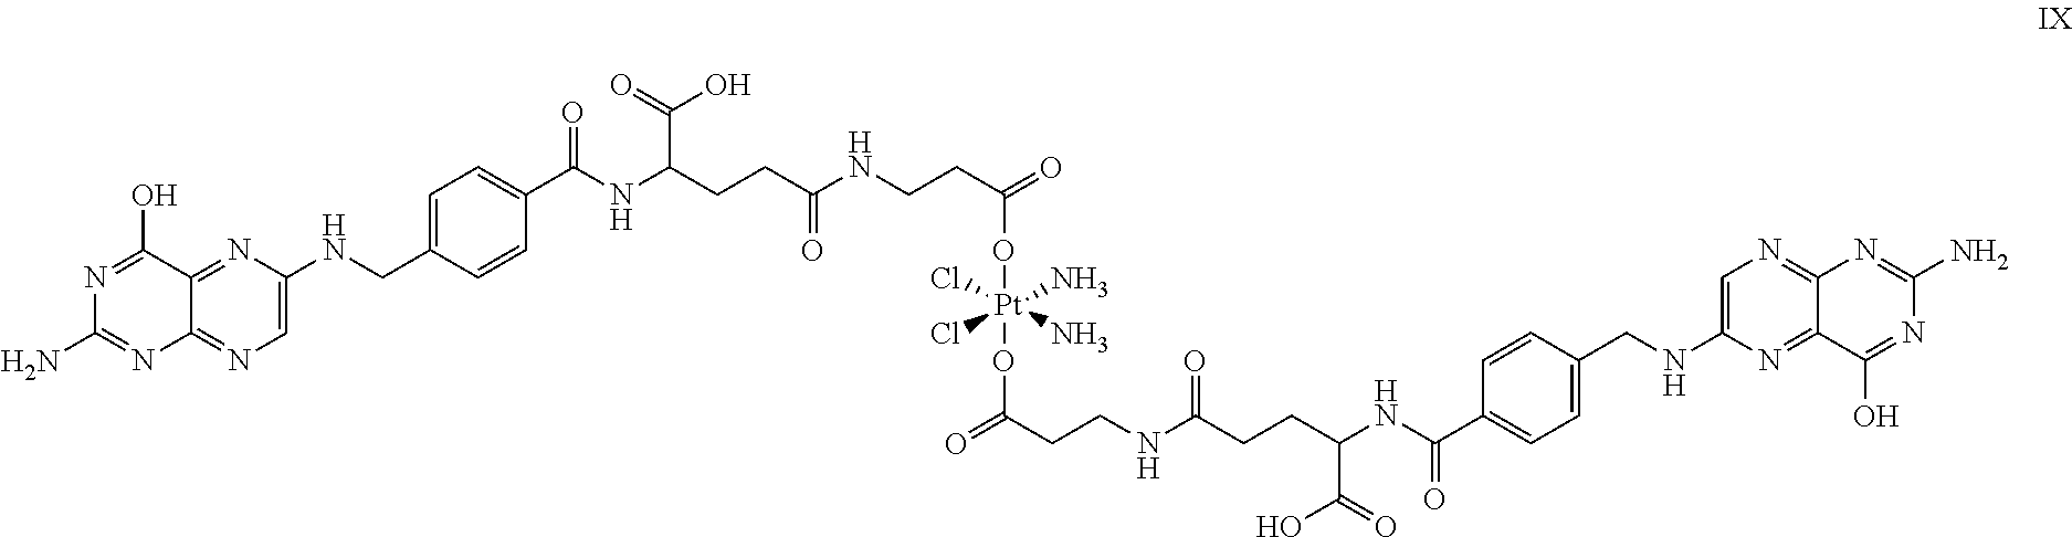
C1=C(NCC2=CC=C(C(NC(CCC(NCCC(=O)O[Pt](OC(=O)CCNC(CCC(C(=O)O)NC(=O)C3=CC=C(CNC4=CN=C5C(=N4)C(O)=NC(N)=N5)C=C3)=O)(Cl)(Cl)(N)N)=O)C(=O)O)=O)C=C2)N=C2C(=N1)N=C(N)N=C2O
